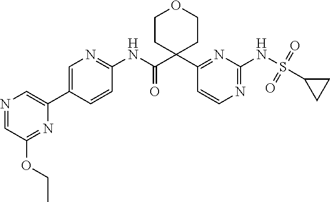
C1(C2(C(NC3=NC=C(C4=CN=CC(OCC)=N4)C=C3)=O)CCOCC2)=NC(NS(=O)(=O)C2CC2)=NC=C1
